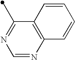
C1(C)=NC=NC2=C1C=CC=C2
